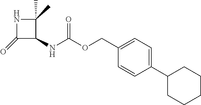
C1(=O)C(NC(OCC2=CC=C(C3CCCCC3)C=C2)=O)C(C)(C)N1
